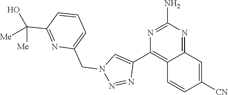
C12=NC(N)=NC(C3=CN(CC4=CC=CC(C(O)([Me])[Me])=N4)N=N3)=C1C=CC([CN])=C2
